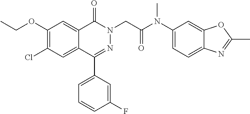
C1(OCC)=C(Cl)C=C2C(=C1)C(=O)N(CC(N(C1=CC=C3C(=C1)OC(C)=N3)C)=O)N=C2C1=CC=CC(F)=C1
